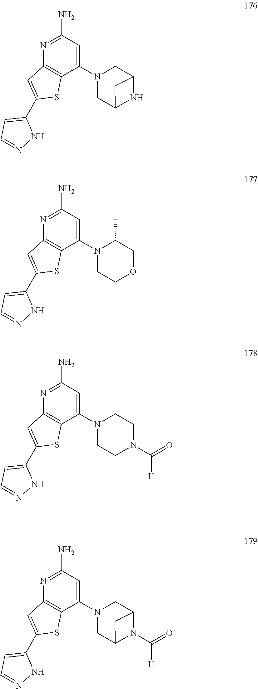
N1=C(N)C=C(N2CC3NC(C2)C3)C2=C1C=C(C1=CC=NN1)S2.N1=C(N)C=C(N2CCOCC2C)C2=C1C=C(C1=CC=NN1)S2.N1=C(N)C=C(N2CCN(C(=O)[H])CC2)C2=C1C=C(C1=CC=NN1)S2.N1=C(N)C=C(N2CC3N(C([H])=O)C(C2)C3)C2=C1C=C(C1=CC=NN1)S2
